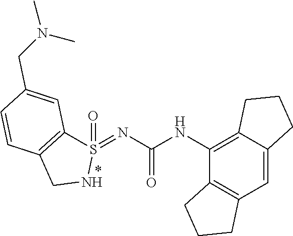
C12=C(C=C3C(=C1NC(=O)N=S1(=O)C4=C(CN1)C=CC(CN(C)C)=C4)CCC3)CCC2
